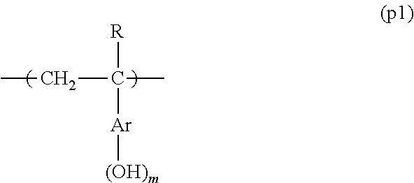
[R]C([Ar][(OH)m])(C)CC
